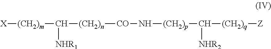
[X][(CH2)m]C([(CH2)n][CO]N[(CH2)p]C([(CH2)q][Z])[NHR2])[NHR1]
